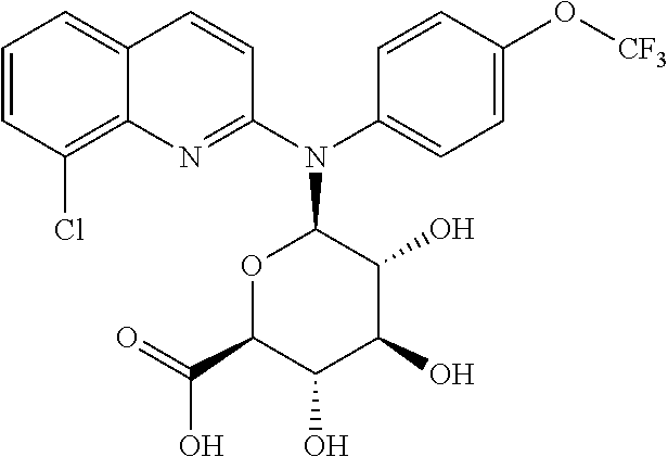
C1=CC(O[CF3])=CC=C1N(C1=NC2=C(Cl)C=CC=C2C=C1)C1OC(C(=O)O)C(O)C(O)C1O
